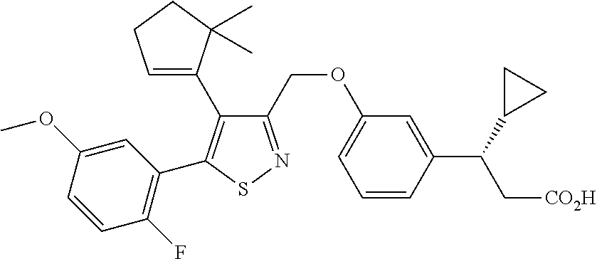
C1=C(C(C[CO2H])C2CC2)C=CC=C1OCC1=NSC(C2=C(F)C=CC(OC)=C2)=C1C1=CCCC1(C)C
